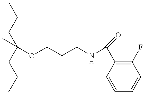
C(OCCCNC(C1=C(F)C=CC=C1)=O)(C)(CCC)CCC
